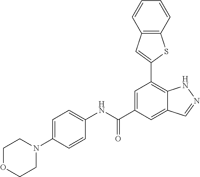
C1=CC(NC(C2=CC(C3=CC4=C(S3)C=CC=C4)=C3C(=C2)C=NN3)=O)=CC=C1N1CCOCC1
